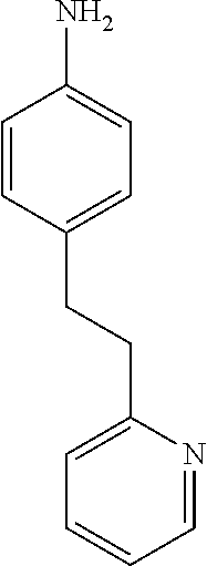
C1=CC(CCC2=CC=CC=N2)=CC=C1N
